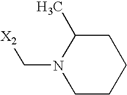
C1CCCC(C)N1C[X2]
